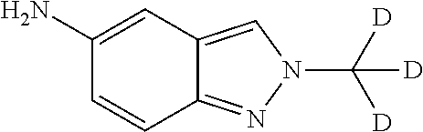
C1(N)=CC2=CN(C([D])([D])[D])N=C2C=C1
